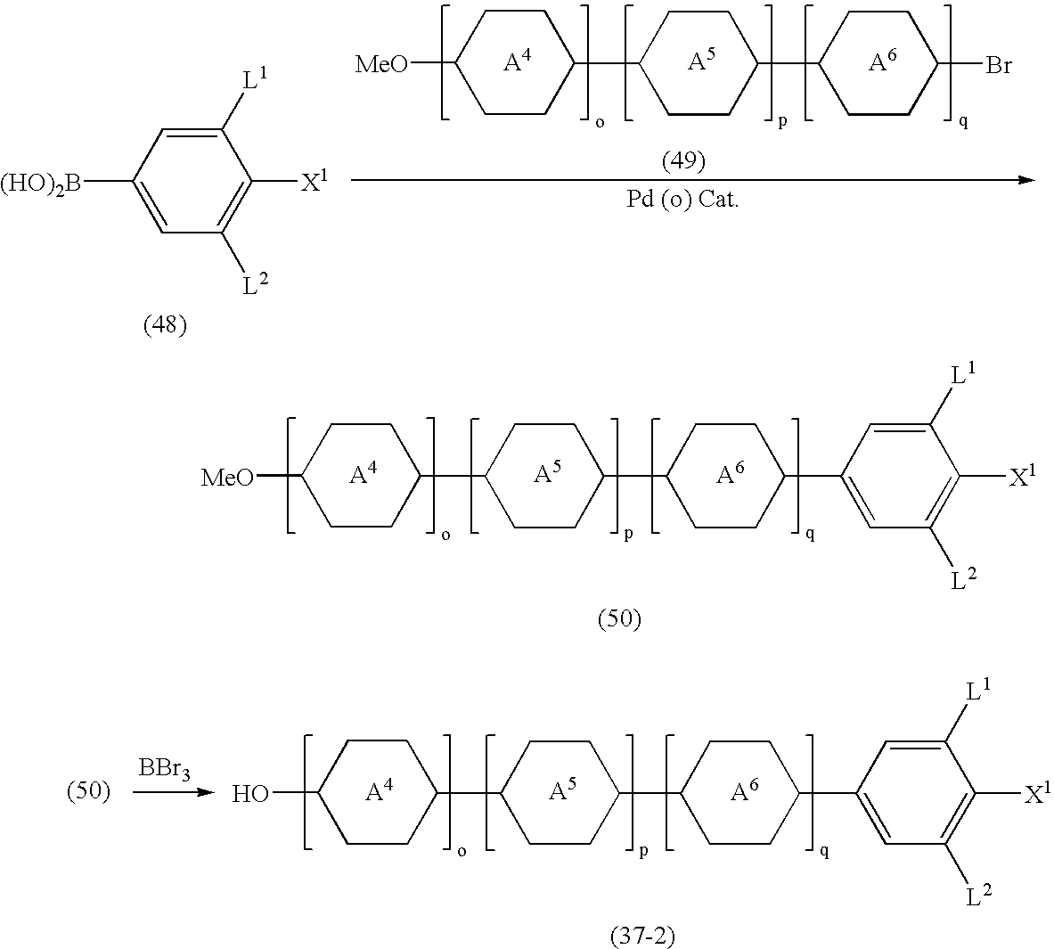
C1(C2CCC(Br)CC2)CCC(C2CCC([MeO])CC2)CC1.C1([L1])=CC([(HO)2B])=CC([L2])=C1[X1].C1(C2CCC(C3=CC([L2])=C([X1])C([L1])=C3)CC2)CCC(C2CCC([MeO])CC2)CC1.C1(C2CCC(C3=CC([L2])=C([X1])C([L1])=C3)CC2)CCC(C2CCC(O)CC2)CC1.[BBr3]
